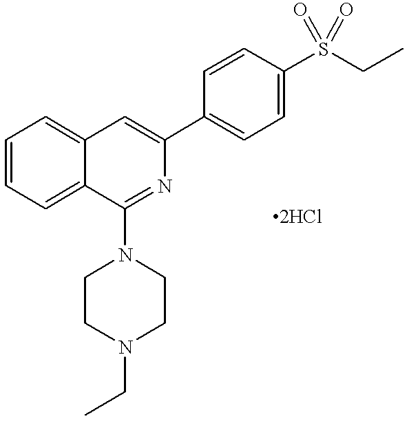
C12=CC=CC=C1C(N1CCN(CC)CC1)=NC(C1=CC=C(S(CC)(=O)=O)C=C1)=C2
